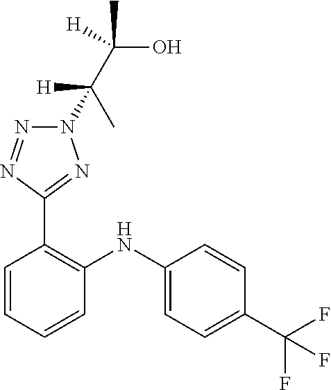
C1=CC(C(F)(F)F)=CC=C1NC1=C(C2=NN(C(C)(C(C)(O)[H])[H])N=N2)C=CC=C1
